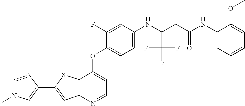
C12=C(SC(C3=CN(C)C=N3)=C1)C(OC1=CC=C(NC(CC(NC3=CC=CC=C3OC)=O)C(F)(F)F)C=C1F)=CC=N2
